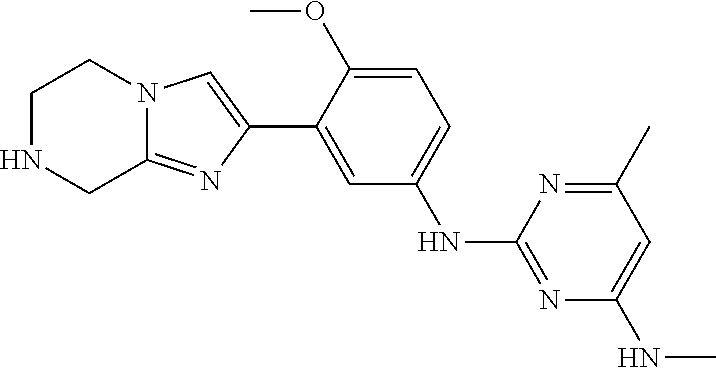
C1=C(NC2=NC(NC)=CC(C)=N2)C=C(C2=CN3C(=N2)CNCC3)C(OC)=C1
